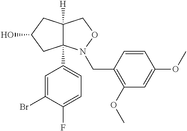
BrC1=CC(C23C([H])(CC(O)C2)CON3CC2=C(OC)C=C(OC)C=C2)=CC=C1F
